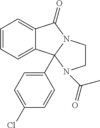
C1=CC=C2C(=C1)C1(C3=CC=C(Cl)C=C3)N(C2=O)CCN1C(=O)C
